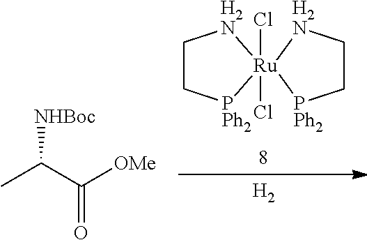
[H2].C1C[PPh2][Ru]2(Cl)(Cl)([H2N]1)[PPh2]CC[H2N]2.CC(C([OMe])=O)[NHBoc]
